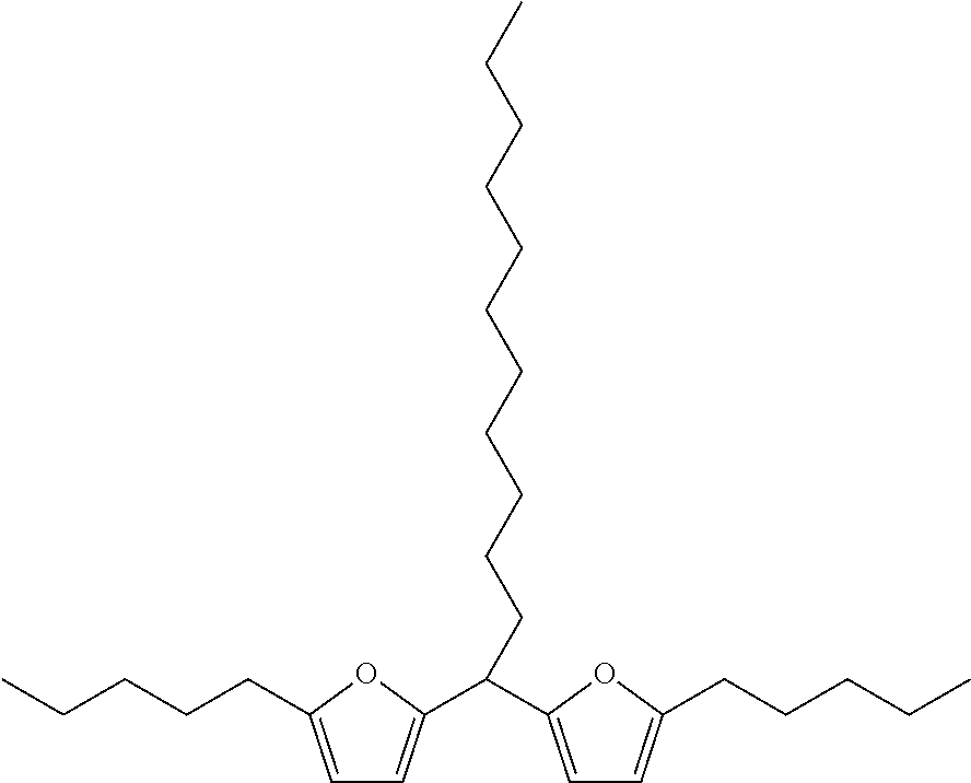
C1=C(CCCCC)OC(C(C2=CC=C(CCCCC)O2)CCCCCCCCCCC)=C1
